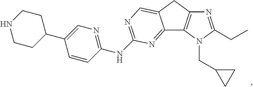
C12=NC(NC3=NC=C(C4CCNCC4)C=C3)=NC=C1CC1=C2N(CC2CC2)C(CC)=N1
